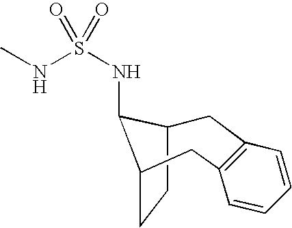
C1C2CCC(C2NS(NC)(=O)=O)CC2=C1C=CC=C2
